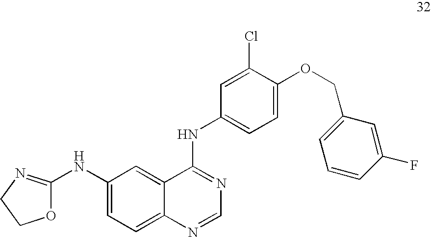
O1C(NC2=CC=C3C(=C2)C(NC2=CC=C(OCC4=CC=CC(F)=C4)C(Cl)=C2)=NC=N3)=NCC1
